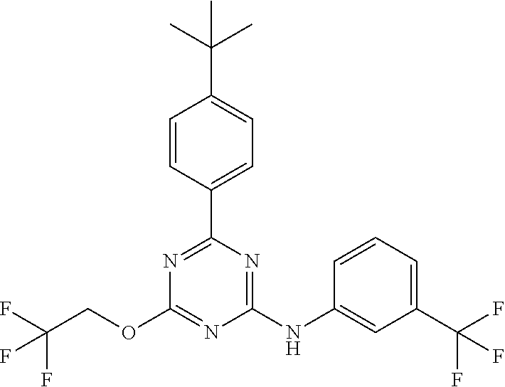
C1(C2=CC=C(C(C)(C)C)C=C2)=NC(OCC(F)(F)F)=NC(NC2=CC(C(F)(F)F)=CC=C2)=N1
